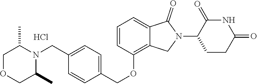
C1=CC(OCC2=CC=C(CN3C(C)COCC3C)C=C2)=C2C(=C1)C(=O)N(C1CCC(=O)NC1=O)C2.Cl
